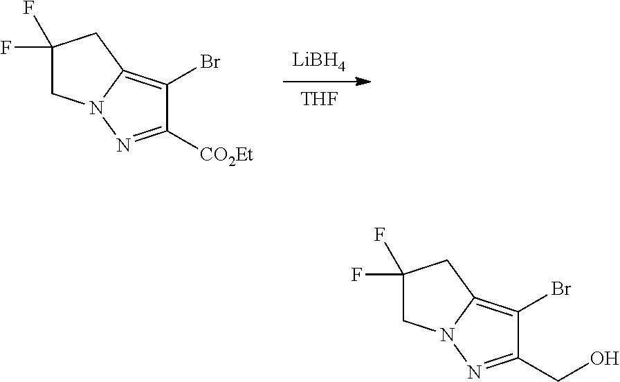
[LiBH4].[THF].C1N2C(=C(Br)C([CO2Et])=N2)CC1(F)F.C1N2C(=C(Br)C(CO)=N2)CC1(F)F
